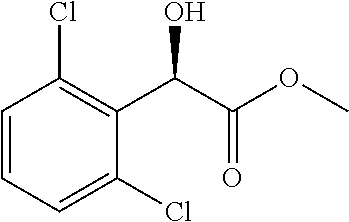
C1=CC=C(Cl)C(C(C(OC)=O)O)=C1Cl
